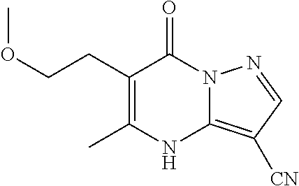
C(CC1=C(C)NC2=C([CN])C=NN2C1=O)OC
